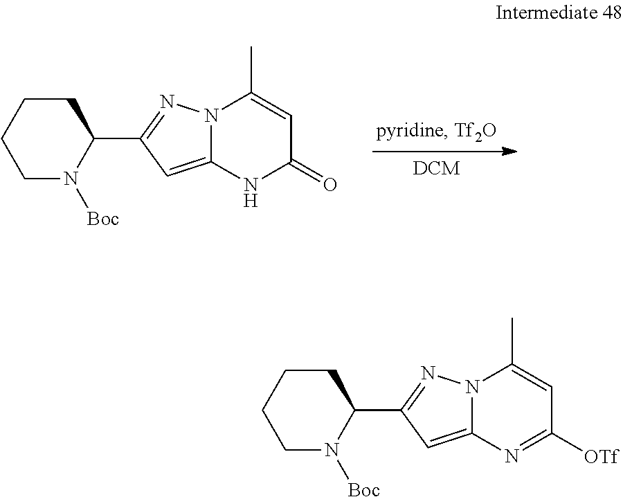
C1N([Boc])C(C2=NN3C(=C2)NC(=O)C=C3C)CCC1.C1N([Boc])C(C2=NN3C(=C2)N=C([OTf])C=C3C)CCC1
